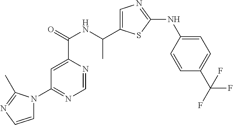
C1=C(C(NC(C2=CN=C(NC3=CC=C(C(F)(F)F)C=C3)S2)C)=O)N=CN=C1N1C=CN=C1C
